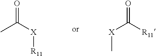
O=C([X][R11])C.O=C([X]C)[R11]
